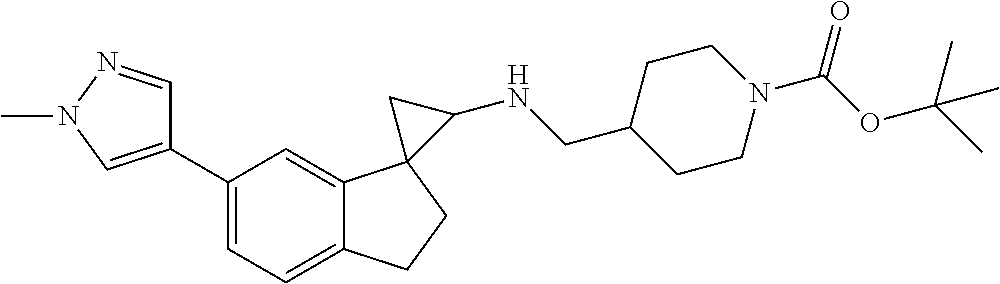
C1=C(C2=CN(C)N=C2)C=C2C(=C1)CCC21C(NCC2CCN(C(OC(C)(C)C)=O)CC2)C1
